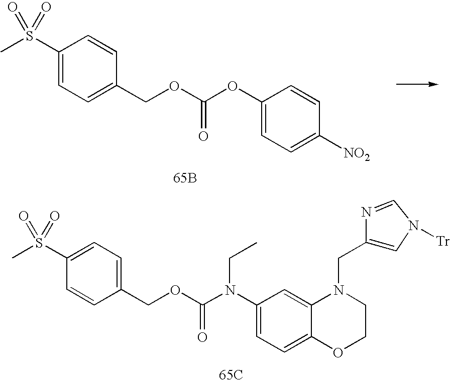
C1=C(OC(OCC2=CC=C(S(C)(=O)=O)C=C2)=O)C=CC([NO2])=C1.[65B].C1=C(N(C(OCC2=CC=C(S(C)(=O)=O)C=C2)=O)CC)C=C2C(=C1)OCCN2CC1=CN([Tr])C=N1.[65C]
